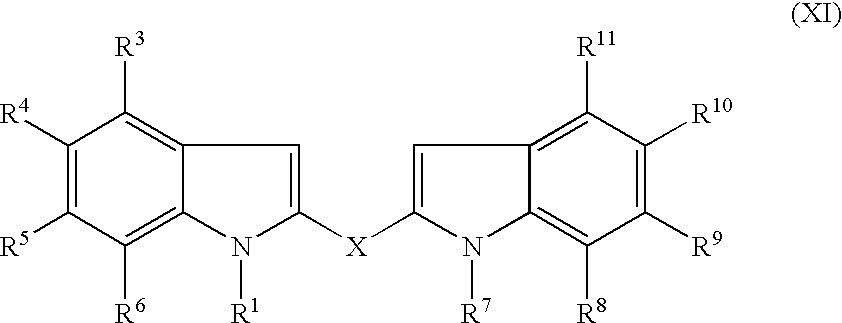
C12=C([R3])C([R4])=C([R5])C([R6])=C1N([R1])C([X]C1=CC3=C([R11])C([R10])=C([R9])C([R8])=C3N1[R7])=C2
